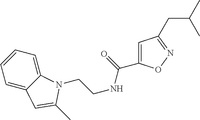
C1=CC=C2C(=C1)C=C(C)N2CCNC(=O)C1=CC(CC(C)C)=NO1
